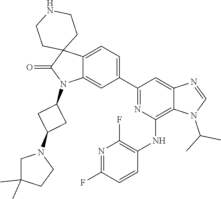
N1=C(F)C=CC(NC2=C3C(=CC(C4=CC=C5C(=C4)N(C4CC(N6CC(C)(C)CC6)C4)C(=O)C54CCNCC4)=N2)N=CN3C(C)C)=C1F
